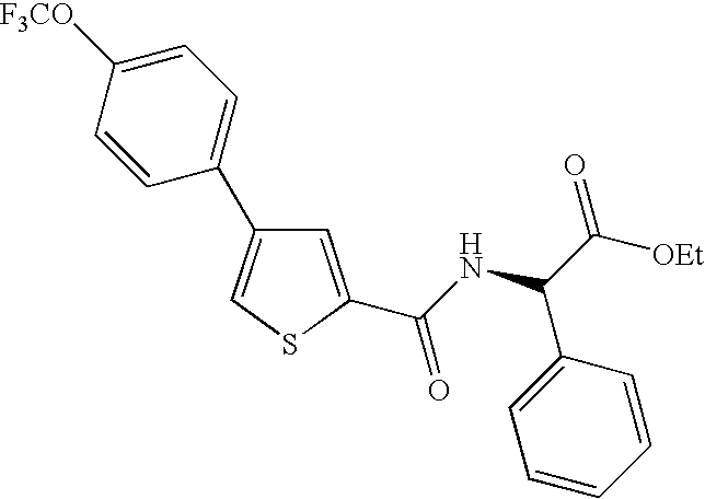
C1=C(C(NC(C([OEt])=O)C2=CC=CC=C2)=O)SC=C1C1=CC=C([F3CO])C=C1
